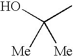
C(C)(O)([Me])[Me]
